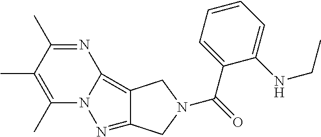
C1(C)=C(C)C(C)=NC2=C3C(=NN12)CN(C(=O)C1=CC=CC=C1NCC)C3
